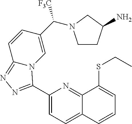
C1(C2=NN=C3N2C=C(C([F3C])N2CCC(N)C2)C=C3)=CC=C2C(=N1)C(SCC)=CC=C2
